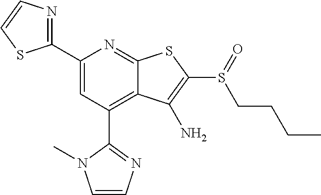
C1(C2=CC(C3=NC=CN3C)=C3C(=N2)SC(S(CCCC)=O)=C3N)=NC=CS1
